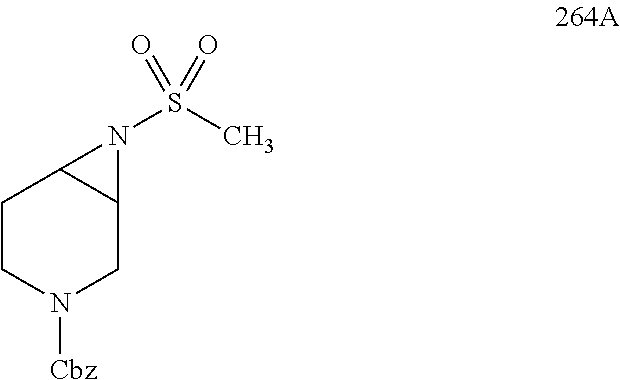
C1CN([Cbz])CC2C1N2S(C)(=O)=O
